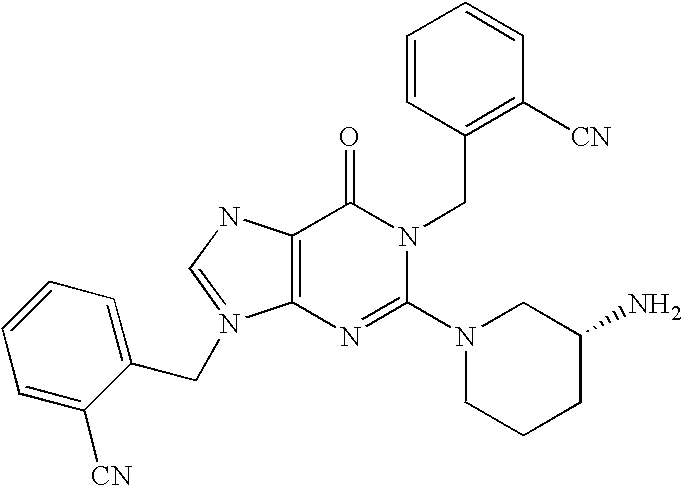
C12=C(C(=O)N(CC3=C([CN])C=CC=C3)C(N3CCCC(N)C3)=N1)NC=N2CC1=CC=CC=C1[CN]
